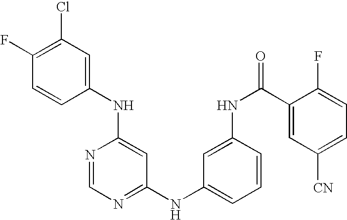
C1(NC2=CC(Cl)=C(F)C=C2)=CC(NC2=CC=CC(NC(C3=CC([CN])=CC=C3F)=O)=C2)=NC=N1
